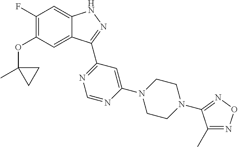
O(C1=C(F)C=C2C(=C1)C(C1=NC=NC(N3CCN(C4=NON=C4C)CC3)=C1)=NN2)C1(C)CC1
